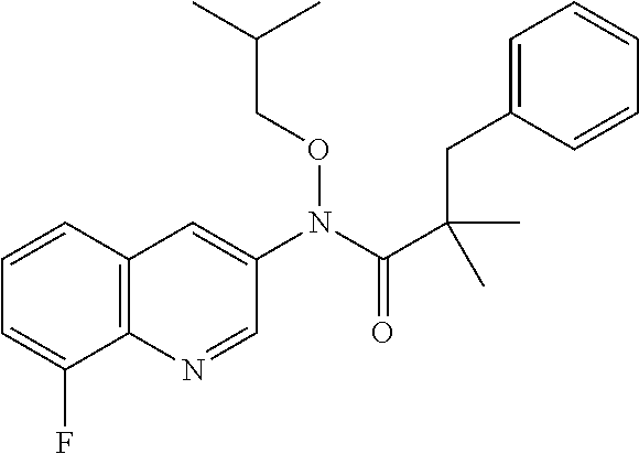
C12=C(N=CC(N(C(C(C)(CC3=CC=CC=C3)C)=O)OCC(C)C)=C1)C(F)=CC=C2
